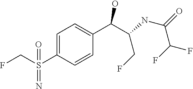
C1=C(S(CF)(=N)=O)C=CC(C(C(NC(=O)C(F)F)CF)O)=C1
